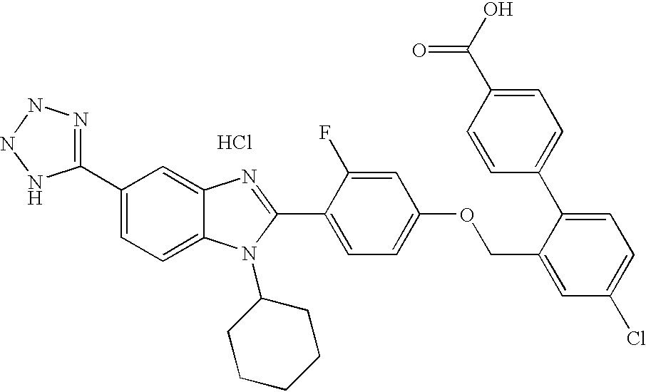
C1(C2=NNNN2)=CC=C2C(=C1)N=C(C1=CC=C(OCC3=CC(Cl)=CC=C3C3=CC=C(C(O)=O)C=C3)C=C1F)N2C1CCCCC1.Cl
